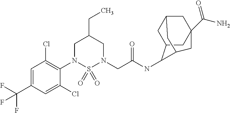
C1=C(C(F)(F)F)C=C(Cl)C(N2S(=O)(=O)N(CC(NC3C4CC5CC(C(=O)N)(CC3C5)C4)=O)CC(CC)C2)=C1Cl
